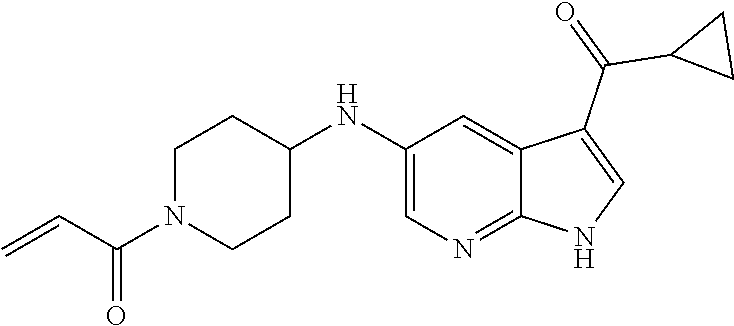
C1(NC2CCN(C(C=C)=O)CC2)=CN=C2C(=C1)C(C(=O)C1CC1)=CN2
